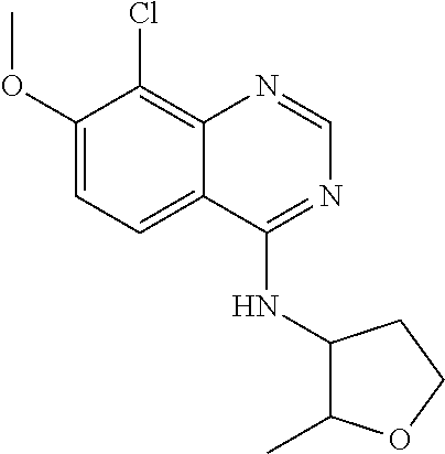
C1(OC)=CC=C2C(=C1Cl)N=CN=C2NC1C(C)OCC1
